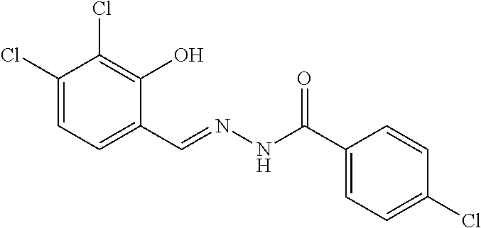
C1(Cl)=CC=C(C=NNC(=O)C2=CC=C(Cl)C=C2)C(O)=C1Cl
